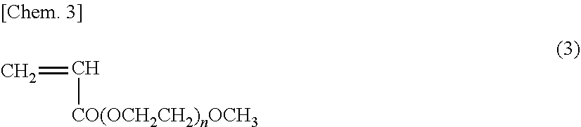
C=C[CO(OCH2CH2)nOCH3]
